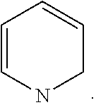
C1=CNCC=C1
